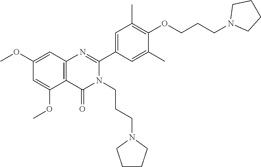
C1CN(CCCOC2=C(C)C=C(C3=NC4=C(C(OC)=CC(OC)=C4)C(=O)N3CCCN3CCCC3)C=C2C)CC1
